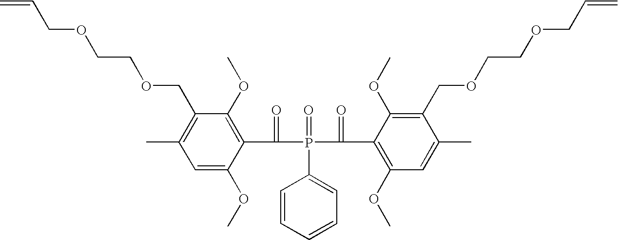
C=CCOCCOCC1=C(C)C=C(OC)C(C(=O)P(=O)(C(=O)C2=C(OC)C=C(C)C(COCCOCC=C)=C2OC)C2=CC=CC=C2)=C1OC
